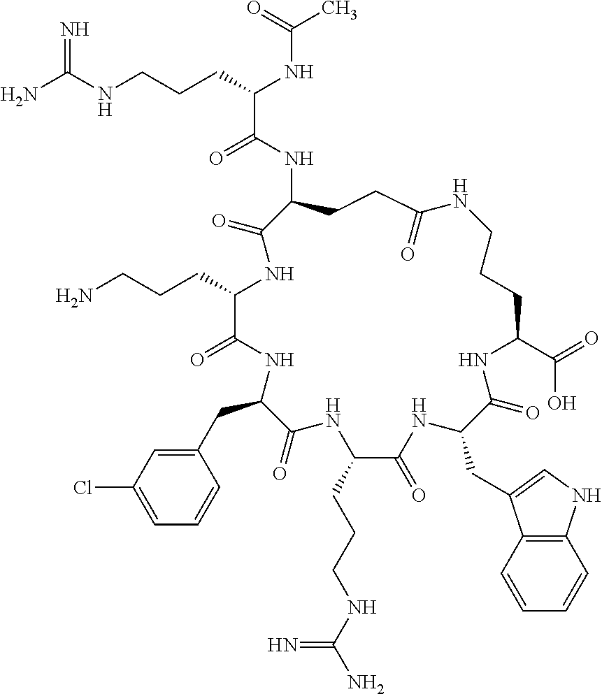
NC(NCCCC(NC(C)=O)C(=O)NC1CCC(=O)NCCCC(C(=O)O)NC(=O)C(CC2=CNC3=C2C=CC=C3)NC(=O)C(CCCNC(N)=N)NC(=O)C(CC2=CC(Cl)=CC=C2)NC(=O)C(CCCN)NC1=O)=N
